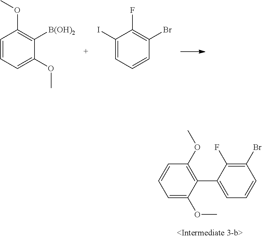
C1=CC=C(OC)C([B(OH)2])=C1OC.C1(I)=CC=CC(Br)=C1F.C1=C(OC)C(C2=CC=CC(Br)=C2F)=C(OC)C=C1
